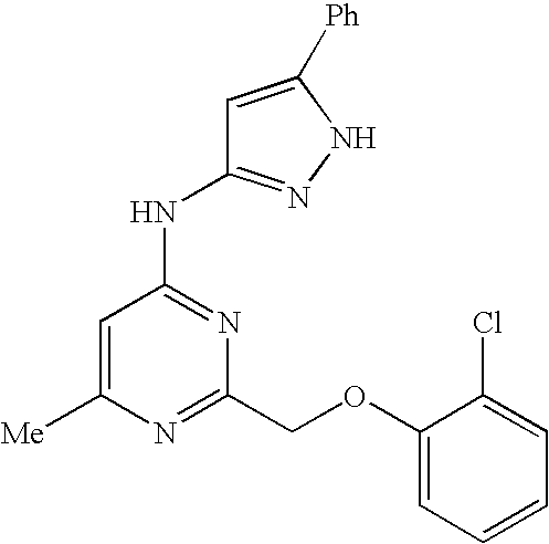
N(C1=NC(COC2=CC=CC=C2Cl)=NC([Me])=C1)C1=NNC([Ph])=C1
